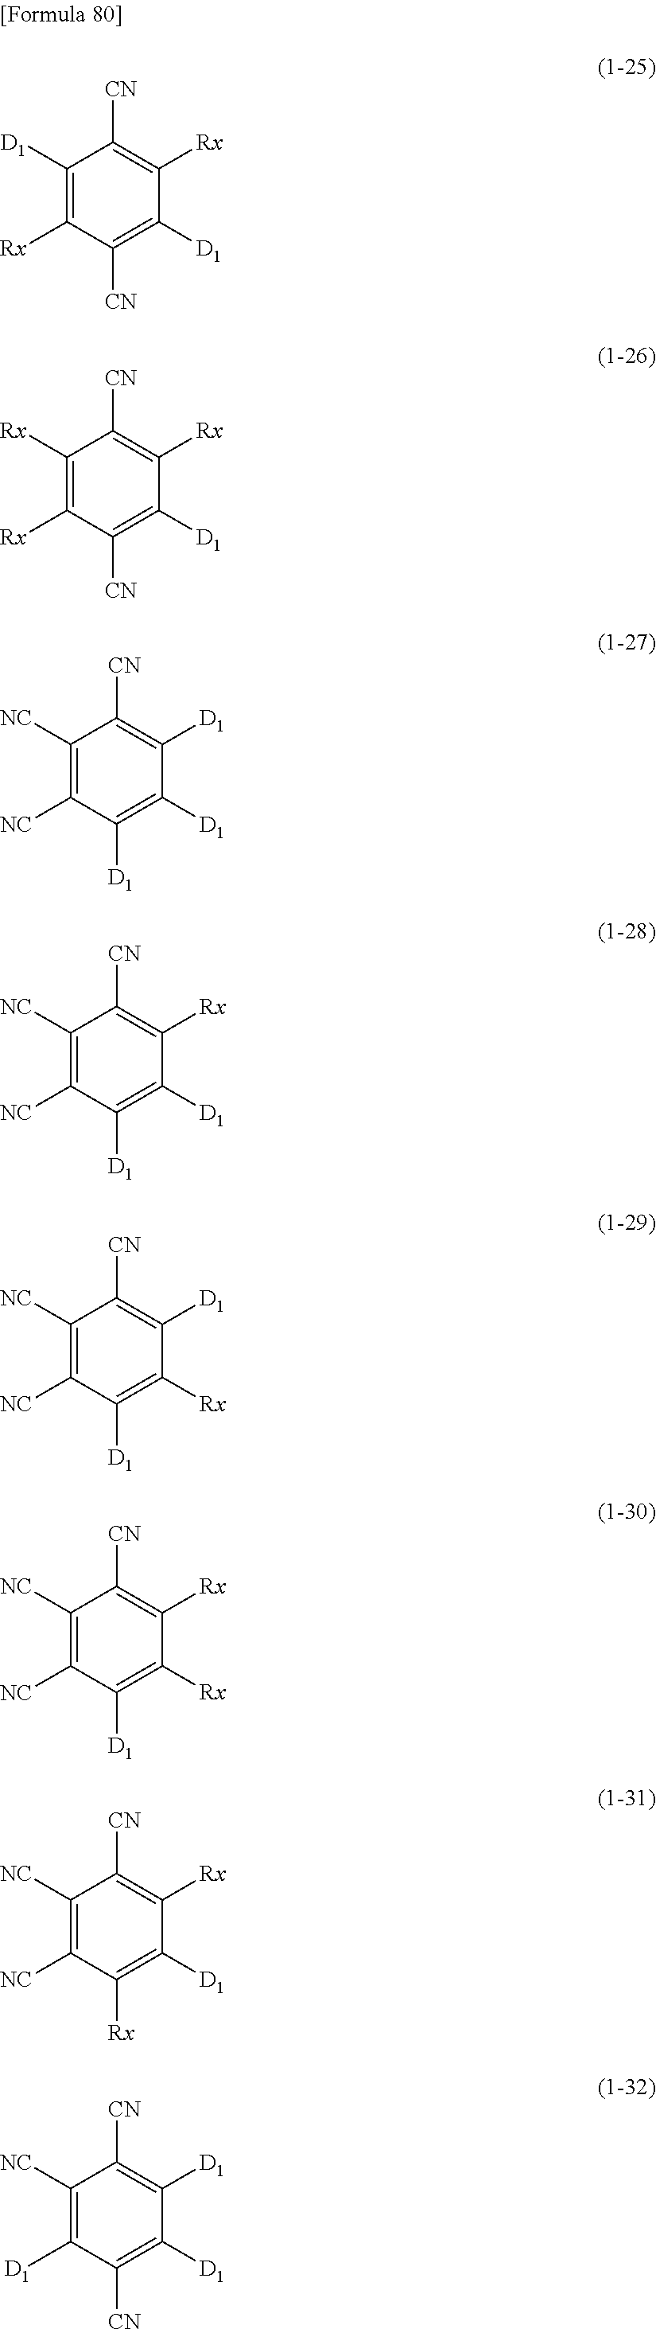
C1([D1])=C([Rx])C([CN])=C([D1])C([Rx])=C1[CN].C1([Rx])=C([Rx])C([CN])=C([D1])C([Rx])=C1[CN].C1([NC])=C([NC])C([D1])=C([D1])C([D1])=C1[CN].C1([NC])=C([NC])C([D1])=C([D1])C([Rx])=C1[CN].C1([NC])=C([NC])C([D1])=C([Rx])C([D1])=C1[CN].C1([NC])=C([NC])C([D1])=C([Rx])C([Rx])=C1[CN].C1([NC])=C([NC])C([Rx])=C([D1])C([Rx])=C1[CN].C1([NC])=C([D1])C([CN])=C([D1])C([D1])=C1[CN]
